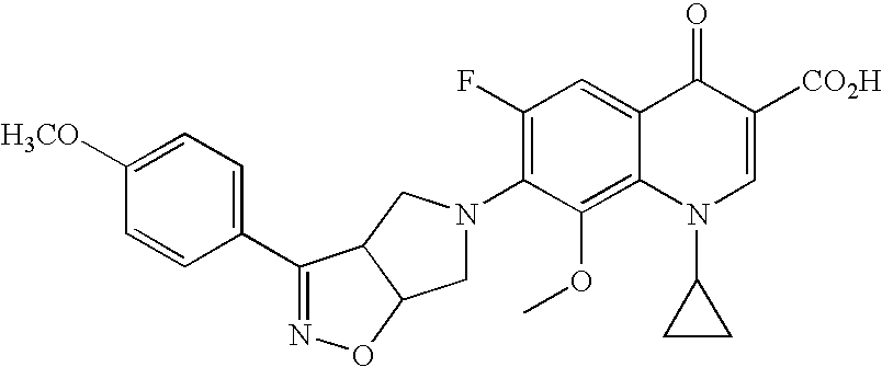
C1N(C2=C(F)C=C3C(=C2OC)N(C2CC2)C=C([CO2H])C3=O)CC2C1ON=C2C1=CC=C([H3CO])C=C1
